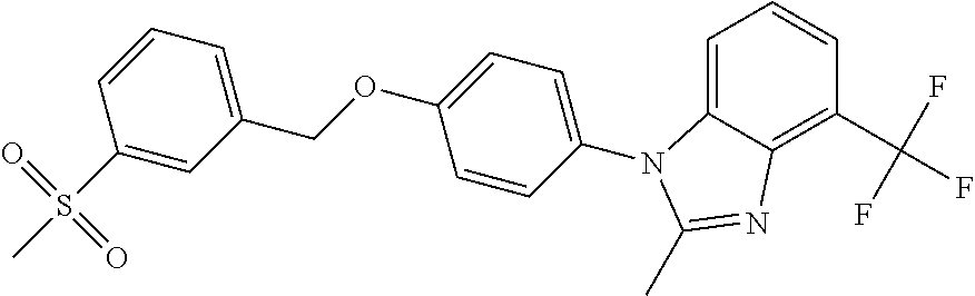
C1=CC=C2C(=C1C(F)(F)F)N=C(C)N2C1=CC=C(OCC2=CC=CC(S(C)(=O)=O)=C2)C=C1
